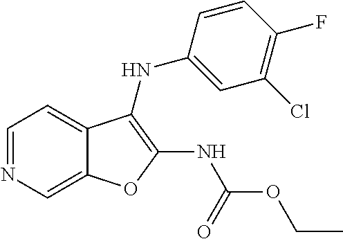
C1=NC=C2C(=C1)C(NC1=CC(Cl)=C(F)C=C1)=C(NC(OCC)=O)O2
